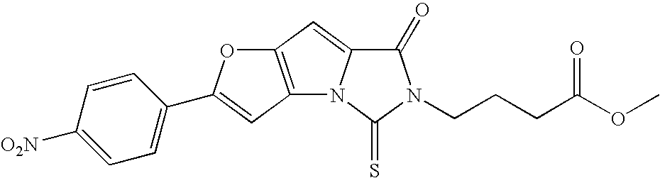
C12=C(C=C3N1C(=S)N(CCCC(OC)=O)C3=O)OC(C1=CC=C([O2N])C=C1)=C2
